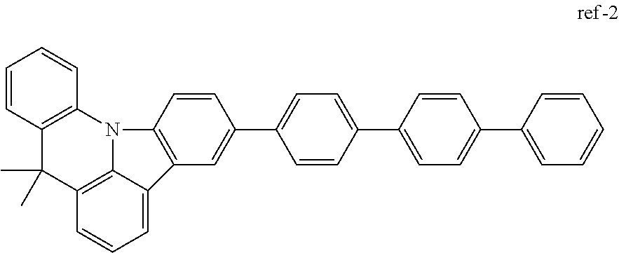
C1=CC2=C(C=C1)N1C3=C(C2(C)C)C=CC=C3C2=C1C=CC(C1=CC=C(C3=CC=C(C4=CC=CC=C4)C=C3)C=C1)=C2
